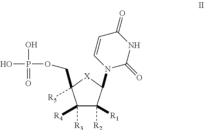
[R3]C1([R4])C([R2])([R1])C(N2C=CC(=O)NC2=O)[X]C1([R5])COP(O)(O)=O
